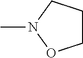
CN1OCCC1
